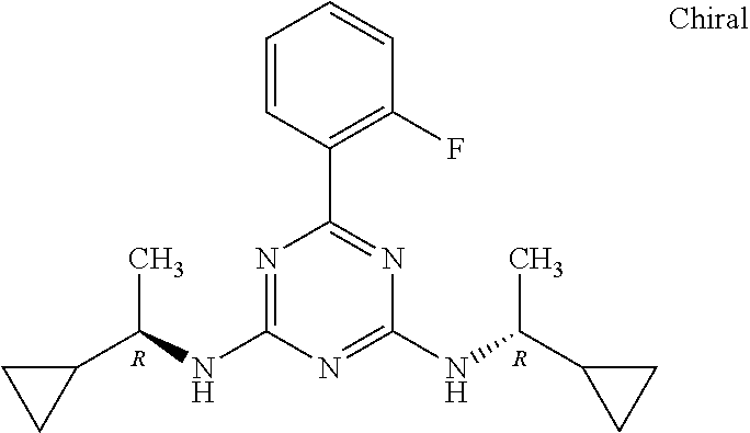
N1=C(NC(C2CC2)C)N=C(NC(C2CC2)C)N=C1C1=C(F)C=CC=C1.[R].[R]
